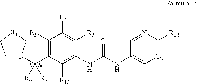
C1([R3])=C(C(N2CC[T1]C2)([R6])[R7])C([R13])=C(NC(NC2=C[T2]=C([R16])N=C2)=O)C([R5])=C1[R4]
